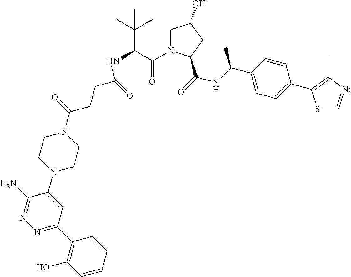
N1(C(CCC(NC(C(N2CC(O)CC2C(=O)NC(C2=CC=C(C3=C(C)N=CS3)C=C2)C)=O)C(C)(C)C)=O)=O)CCN(C2=CC(C3=C(O)C=CC=C3)=NN=C2N)CC1
